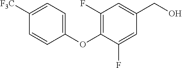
C1(OC2=C(F)C=C(CO)C=C2F)=CC=C([F3C])C=C1
